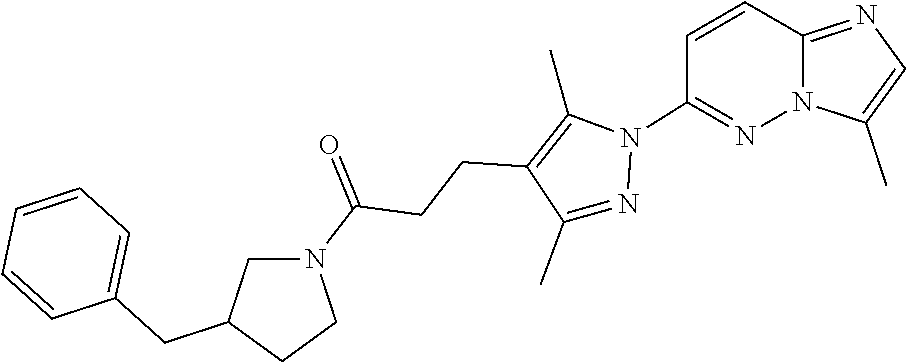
C12=NC=C(C)N1N=C(N1N=C(C)C(CCC(N3CC(CC4=CC=CC=C4)CC3)=O)=C1C)C=C2
